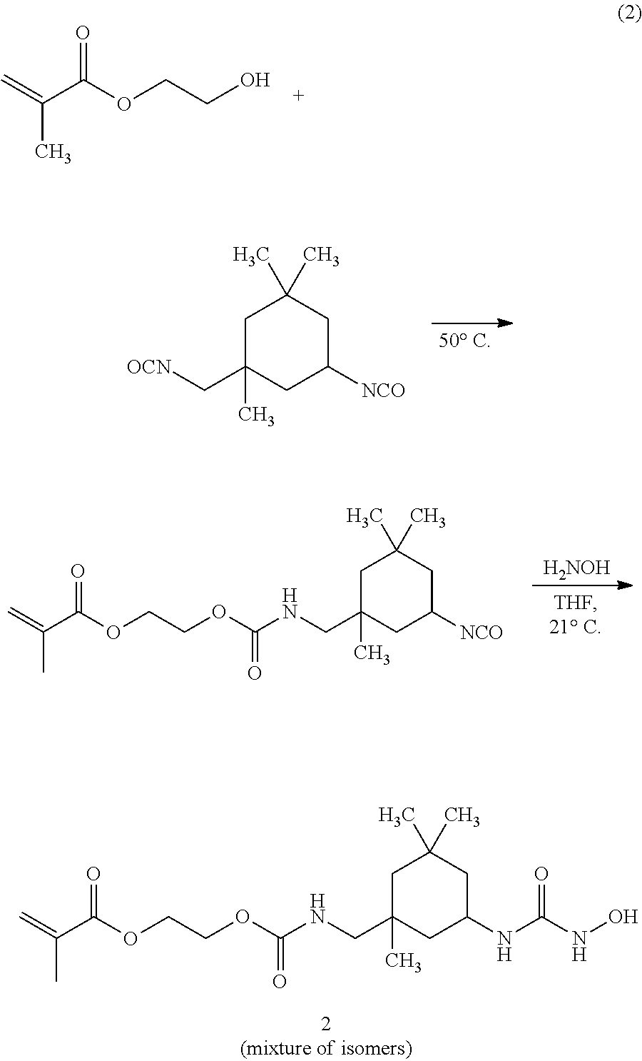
C=C(C(OCCO)=O)C.C1C(C[OCN])(C)CC([NCO])CC1(C)C.C=C(C(OCCOC(NCC1(C)CC(C)(C)CC(NC(NO)=O)C1)=O)=O)C.[H2NOH].C=C(C(OCCOC(NCC1(C)CC(C)(C)CC([NCO])C1)=O)=O)C
